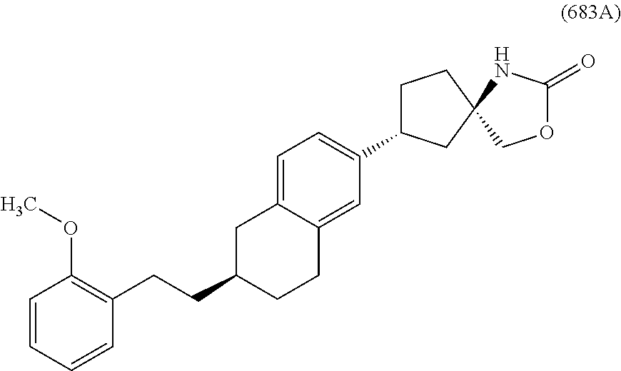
C1=CC=CC(CCC2CCC3=CC(C4CCC5(C4)COC(=O)N5)=CC=C3C2)=C1OC
